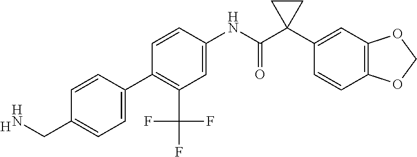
C1=C(NC(C2(C3=CC4=C(C=C3)OCO4)CC2)=O)C=CC(C2=CC=C(CN)C=C2)=C1C(F)(F)F.[H]
